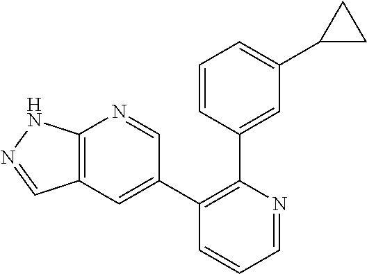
C12=C(C=C(C3=C(C4=CC(C5CC5)=CC=C4)N=CC=C3)C=N1)C=NN2
